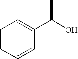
C1=CC=CC(C(O)C)=C1
